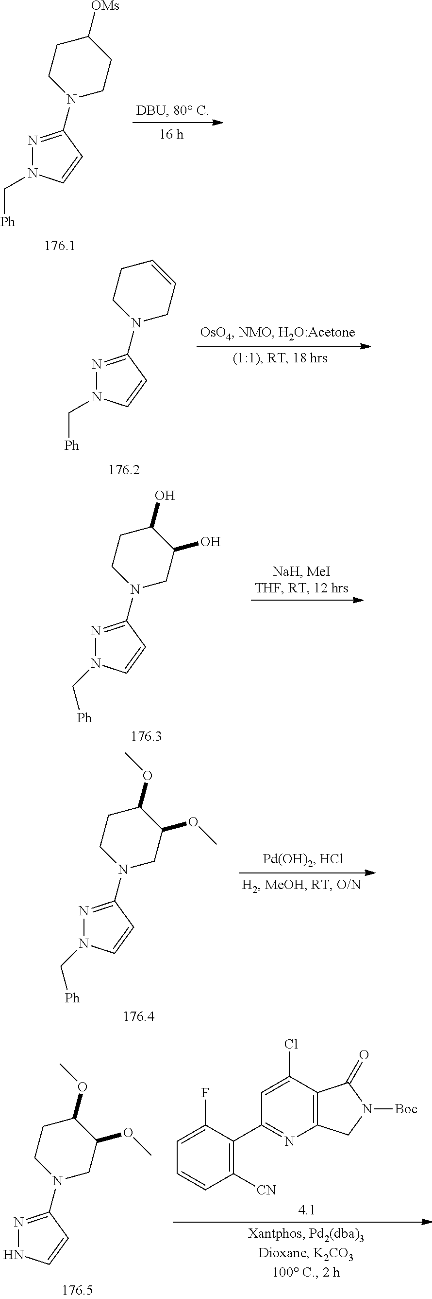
N1=C(N2CCC([OMs])CC2)C=CN1C[Ph].N1=C(N2CCC=CC2)C=CN1C[Ph].N1=C(N2CCC(O)C(O)C2)C=CN1C[Ph].N1=C(N2CCC(OC)C(OC)C2)C=CN1C[Ph].C1([CN])=C(C2=NC3=C(C(Cl)=C2)C(=O)N([Boc])C3)C(F)=CC=C1.N1=C(N2CCC(OC)C(OC)C2)C=CN1
